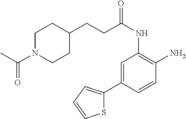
C(C(NC1=C(N)C=CC(C2=CC=CS2)=C1)=O)CC1CCN(C(C)=O)CC1
